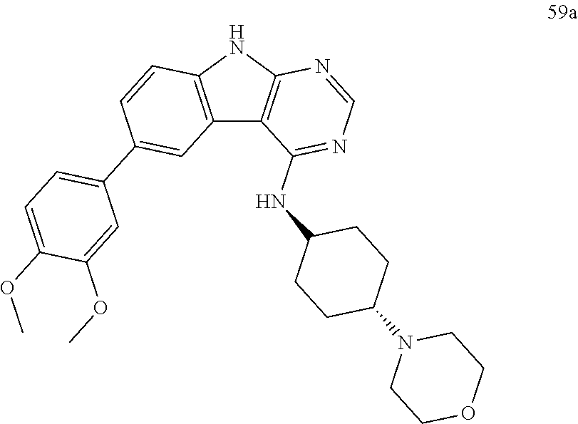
C12=C(NC3=C1C(NC1CCC(N4CCOCC4)CC1)=NC=N3)C=CC(C1=CC=C(OC)C(OC)=C1)=C2
